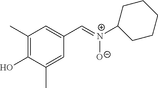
C1(C)=C(O)C(C)=CC(C=[N+](C2CCCCC2)[O-])=C1
